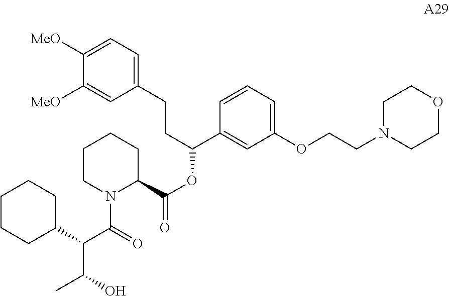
C1CN(C(=O)C(C(O)C)C2CCCCC2)C(C(=O)OC(C2=CC(OCCN3CCOCC3)=CC=C2)CCC2=CC=C([MeO])C([MeO])=C2)CC1
